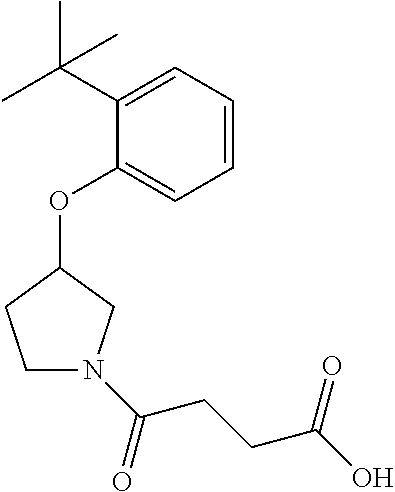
C1(C(C)(C)C)=CC=CC=C1OC1CCN(C(=O)CCC(O)=O)C1
